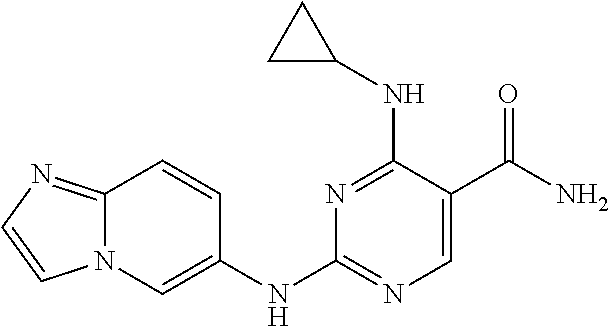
N1=C(NC2CC2)C(C(N)=O)=CN=C1NC1=CN2C(=NC=C2)C=C1
